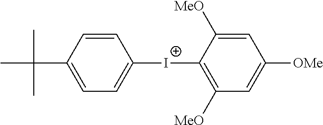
C1=C(C(C)(C)C)C=CC([I+]C2=C([MeO])C=C([OMe])C=C2[MeO])=C1
